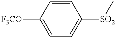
C1([F3CO])=CC=C([SO2]C)C=C1
